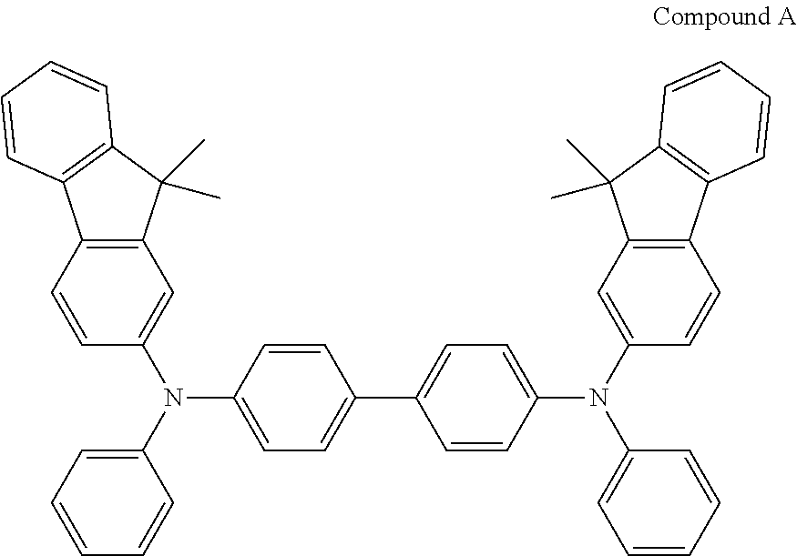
C1=CC(N(C2=CC=CC=C2)C2=CC=C(C3=CC=C(N(C4=CC5=C(C=C4)C4=C(C5(C)C)C=CC=C4)C4=CC=CC=C4)C=C3)C=C2)=CC2=C1C1=C(C2(C)C)C=CC=C1
